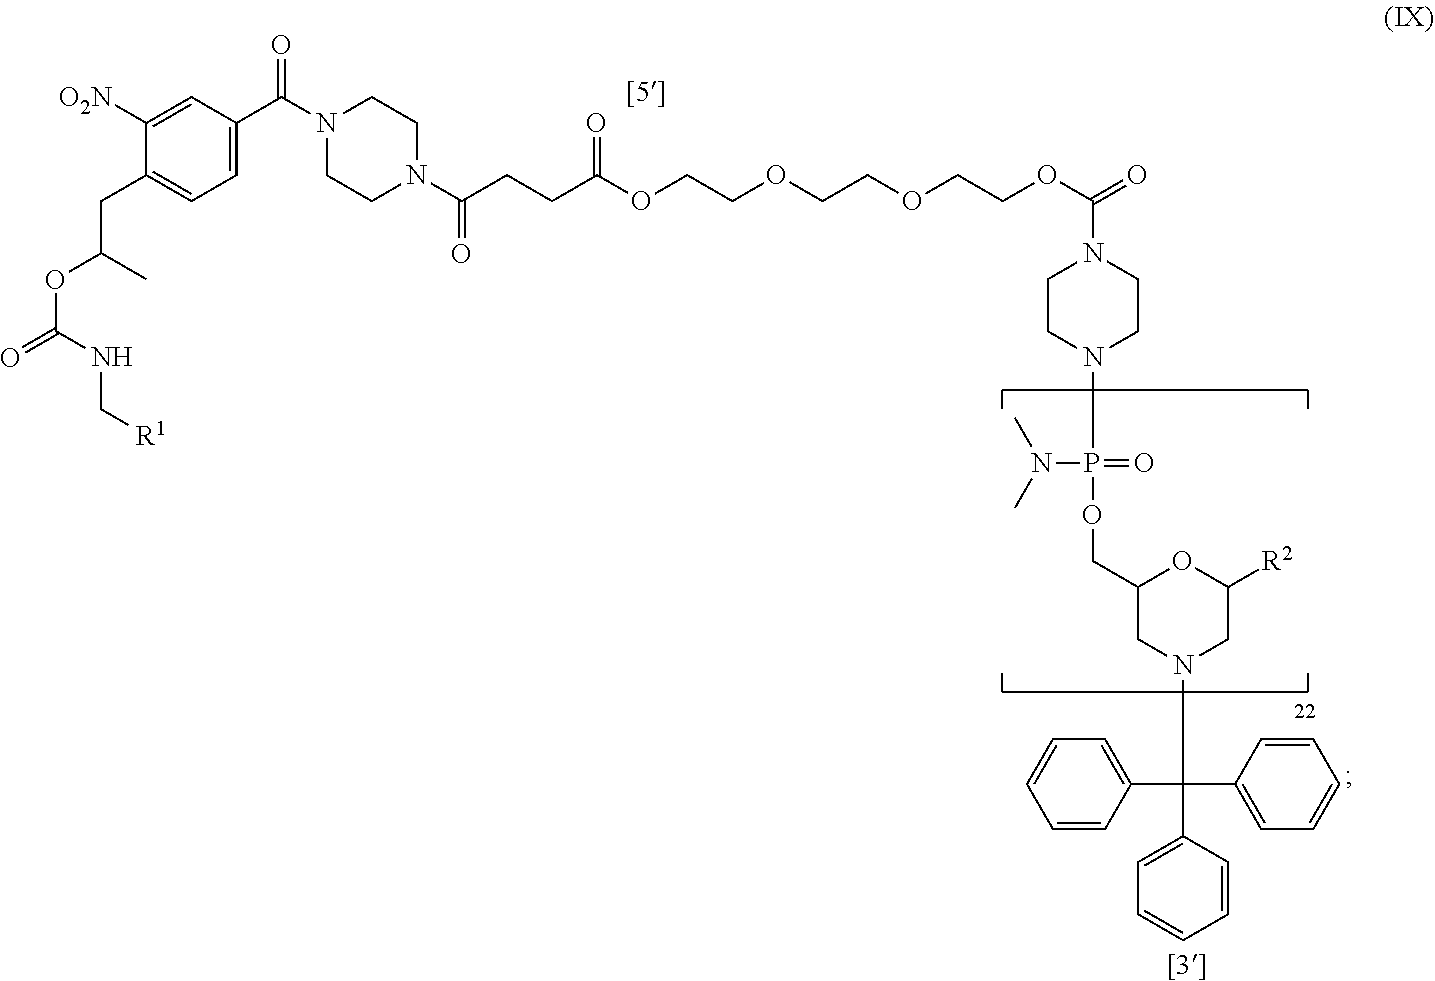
C1=C([O2N])C(CC(OC(=O)NC[R1])C)=CC=C1C(N1CCN(C(CCC(OCCOCCOCCOC(=O)N2CCN(P(OCC3CN(C(C4=CC=CC=C4)(C4=CC=CC=C4)C4=CC=CC=C4)CC([R2])O3)(=O)N(C)C)CC2)=O)=O)CC1)=O
